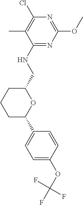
C1CCC(C2=CC=C(OC(F)(F)F)C=C2)OC1CNC1=NC(OC)=NC(Cl)=C1C
